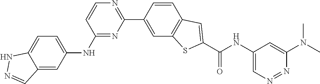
C1(NC2=CC=C3C(=C2)C=NN3)=NC(C2=CC3=C(C=C2)C=C(C(NC2=CN=NC(N(C)C)=C2)=O)S3)=NC=C1
